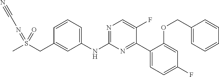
C1=CC=C(NC2=NC=C(F)C(C3=CC=C(F)C=C3OCC3=CC=CC=C3)=N2)C=C1CS(C)(=NC#N)=O
